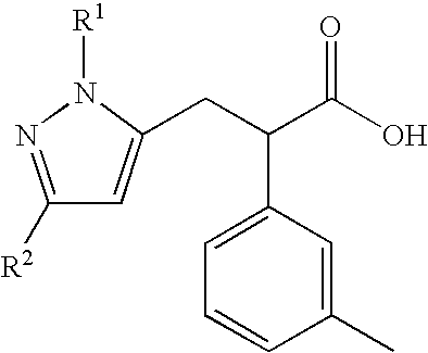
C(C(C(O)=O)C1=CC=CC(C)=C1)C1=CC([R2])=NN1[R1]
